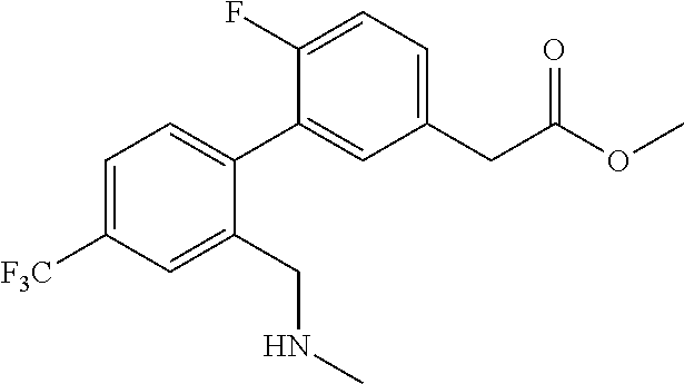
C1=C([F3C])C=C(CNC)C(C2=CC(CC(=O)OC)=CC=C2F)=C1
